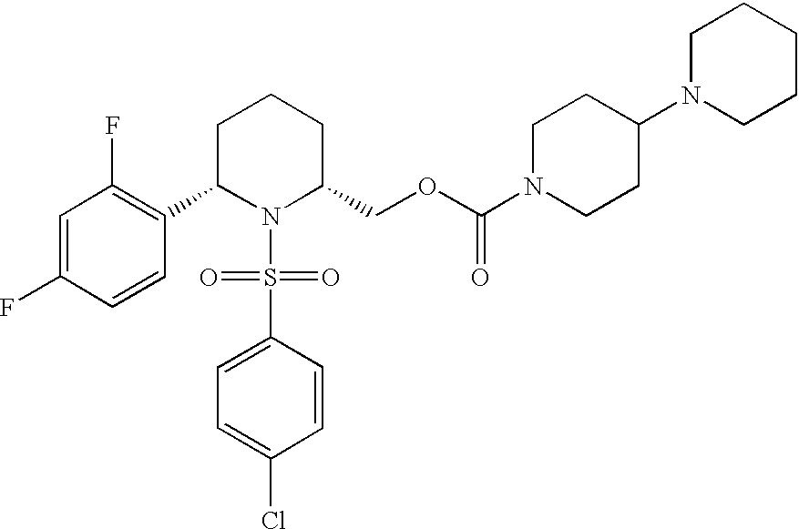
C1=C(F)C=CC(C2N(S(C3=CC=C(Cl)C=C3)(=O)=O)C(COC(N3CCC(N4CCCCC4)CC3)=O)CCC2)=C1F
